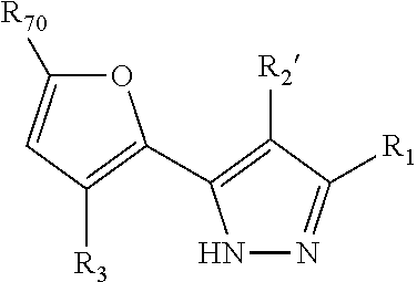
O1C([R70])=CC([R3])=C1C1=C([R2])C([R1])=NN1
